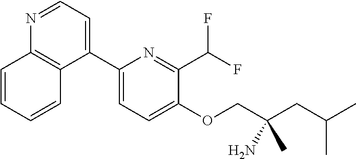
C1(C2=CC=NC3=C2C=CC=C3)=CC=C(OCC(CC(C)C)(N)C)C(C(F)F)=N1
